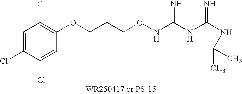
C1=C(Cl)C(Cl)=CC(OCCCONC(NC(NC(C)C)=N)=N)=C1Cl
